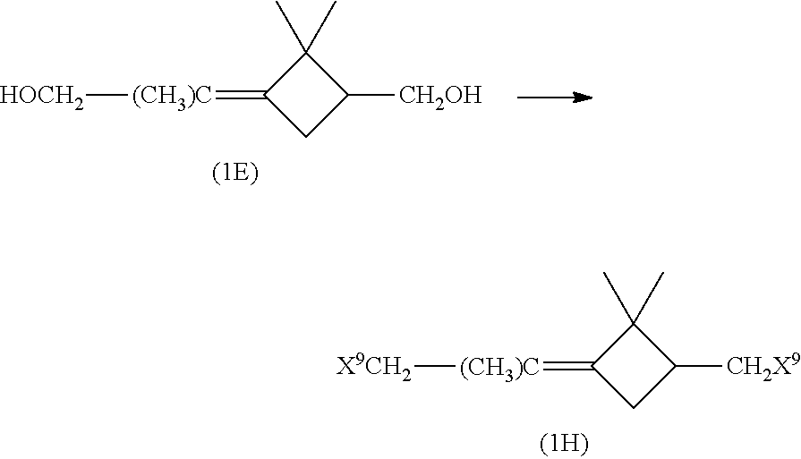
C1C([CH2OH])C(C)(C)C1=[(CH3)C][HOCH2].C1C([CH2X9])C(C)(C)C1=[(CH3)C][X9CH2]
